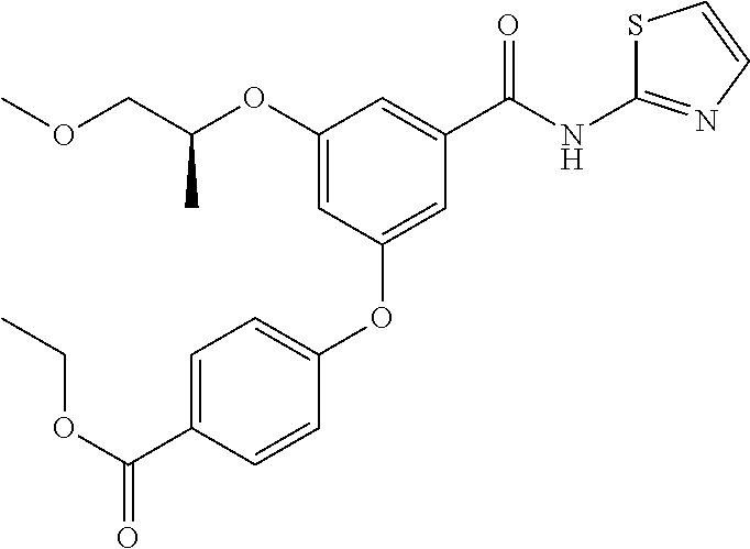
C1(OC(COC)C)=CC(OC2=CC=C(C(=O)OCC)C=C2)=CC(C(NC2=NC=CS2)=O)=C1
